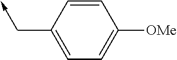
C1=C(C->C)C=CC([OMe])=C1
